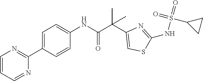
C1=C(C2=NC=CC=N2)C=CC(NC(C(C2=CSC(NS(=O)(=O)C3CC3)=N2)(C)C)=O)=C1
